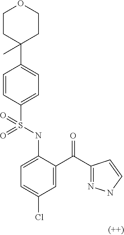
C1=CC(S(NC2=CC=C(Cl)C=C2C(C2=NNC=C2)=O)(=O)=O)=CC=C1C1(C)CCOCC1
